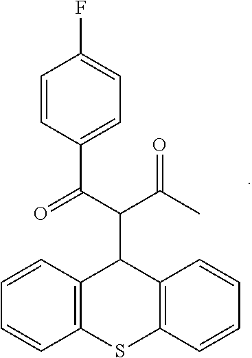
C1=CC(C(C(C(C)=O)C2C3=C(SC4=C2C=CC=C4)C=CC=C3)=O)=CC=C1F
